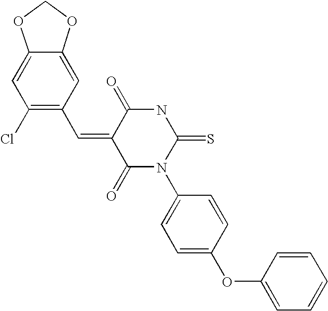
N1C(=S)N(C2=CC=C(OC3=CC=CC=C3)C=C2)C(=O)C(=CC2=C(Cl)C=C3C(=C2)OCO3)C1=O
